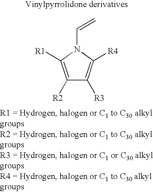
C1([R2])=C([R1])N(C=C)C([R4])=C1[R3]
